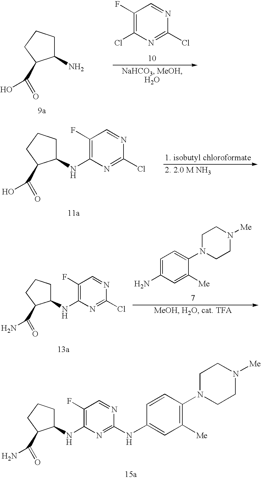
C1(N)CCCC1C(O)=O.C1(F)=C(Cl)N=C(Cl)N=C1.C1(NC2=C(F)C=NC(Cl)=N2)CCCC1C(O)=O.C1(NC2=C(F)C=NC(Cl)=N2)CCCC1C(N)=O.C1=C(N)C=C([Me])C(N2CCN([Me])CC2)=C1.C1(NC2=C(F)C=NC(NC3=CC([Me])=C(N4CCN([Me])CC4)C=C3)=N2)CCCC1C(N)=O
